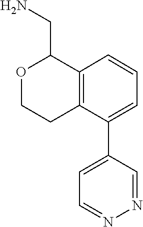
C1=CC=C(C2=CC=NN=C2)C2=C1C(CN)OCC2
